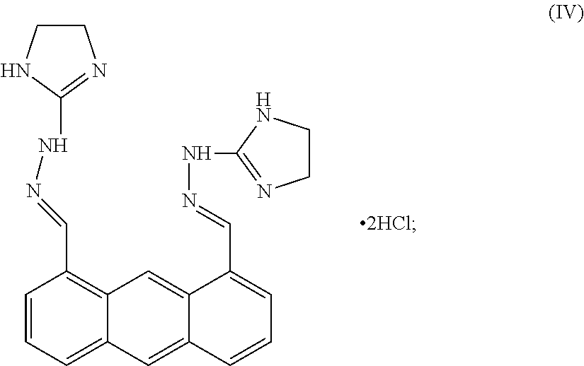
C1=CC=C2C(=C1C=NNC1=NCCN1)C=C1C(=C2)C=CC=C1C=NNC1=NCCN1
